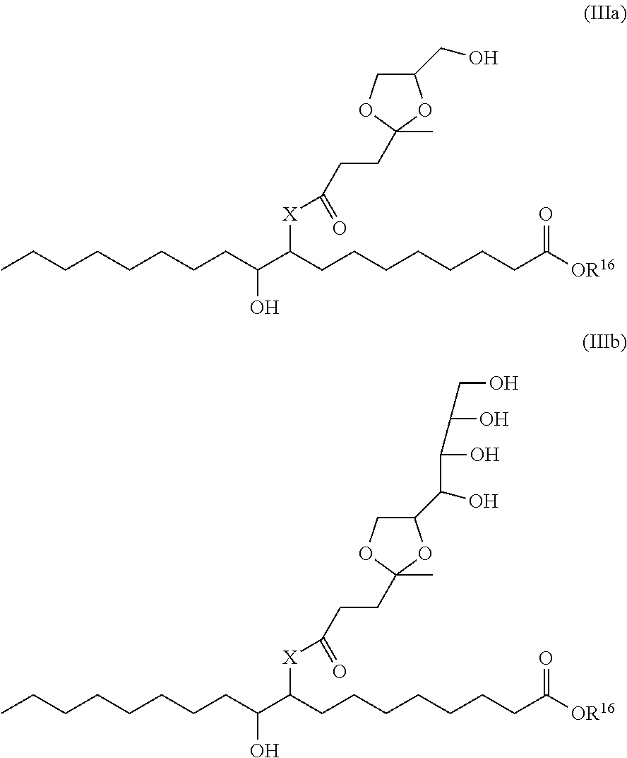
CCCCCCCCC(C(CCCCCCCC([OR16])=O)[X]C(CCC1(C)OCC(CO)O1)=O)O.CCCCCCCCC(C(CCCCCCCC([OR16])=O)[X]C(CCC1(C)OCC(C(O)C(O)C(O)CO)O1)=O)O
